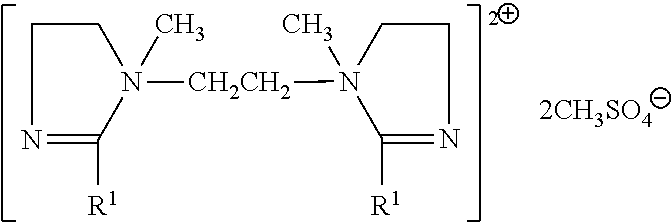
N1(C)([CH2CH2]N2(C)CCN=C2[R1])CCN=C1[R1]
